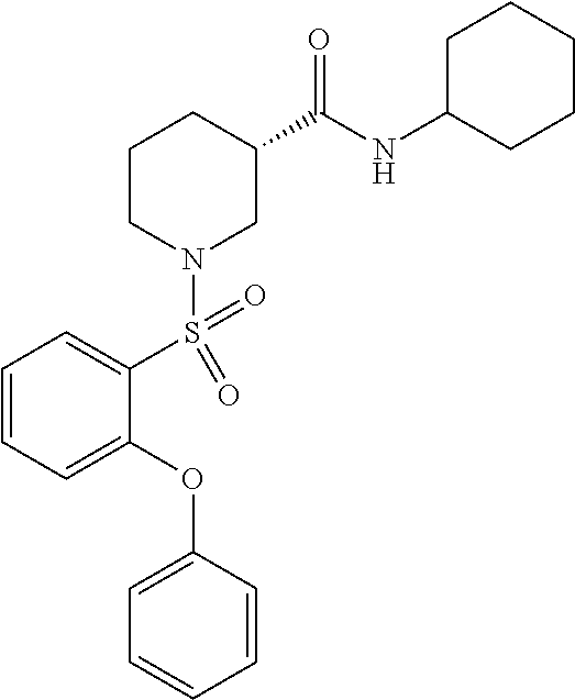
C1C(NC(C2CCCN(S(C3=CC=CC=C3OC3=CC=CC=C3)(=O)=O)C2)=O)CCCC1
